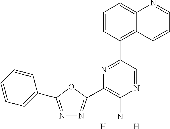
N1=C(C2=CC=CC=C2)OC(C2=C(N)N=CC(C3=C4C(=CC=C3)N=CC=C4)=N2)=N1.[H].[H]
